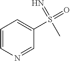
C1=CN=CC(S(=O)(C)=N)=C1
